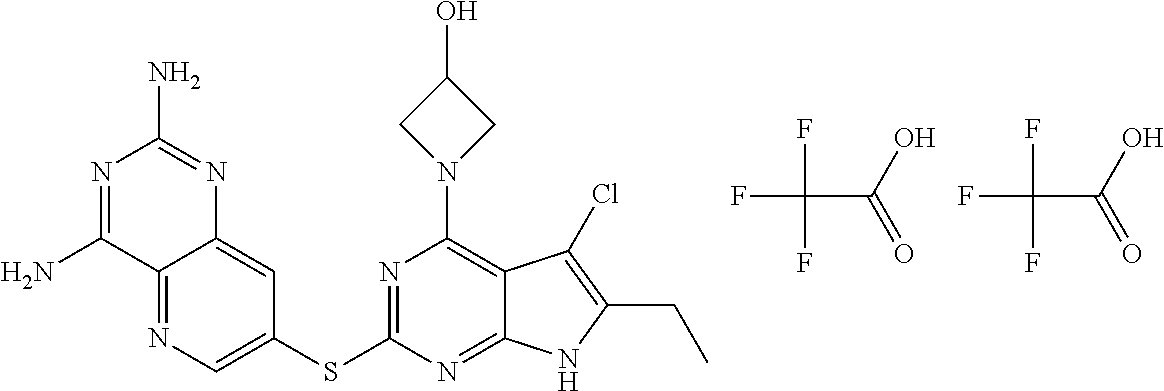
FC(C(O)=O)(F)F.FC(C(O)=O)(F)F.C12=NC=C(SC3=NC(N4CC(O)C4)=C4C(=N3)NC(CC)=C4Cl)C=C1N=C(N)N=C2N
